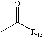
O=C([R13])C
